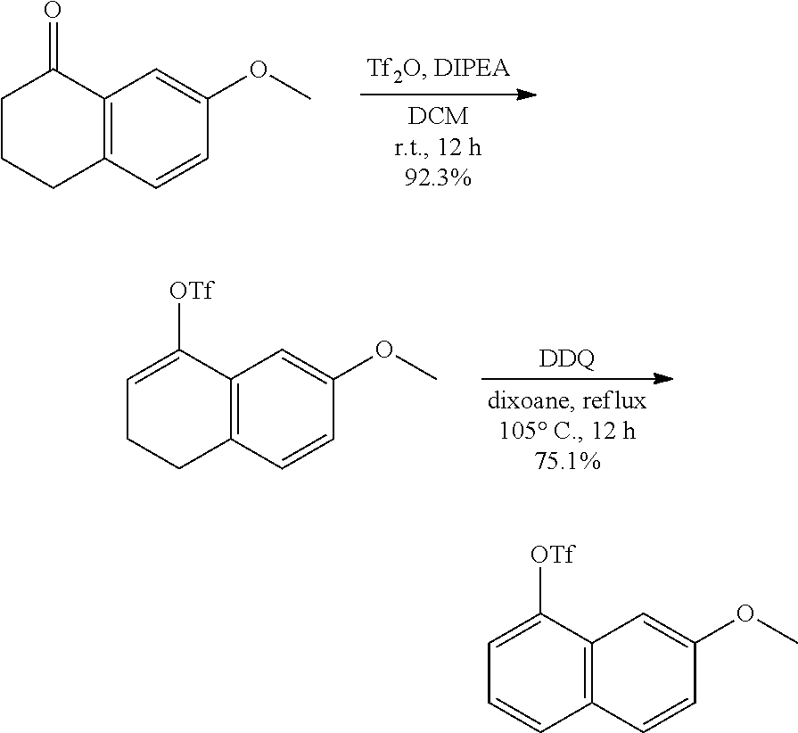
C12=C(C=CC(OC)=C1)CCCC2=O.[DDQ].C12=C(C=CC(OC)=C1)CCC=C2[OTf].C12=C(C=CC(OC)=C1)C=CC=C2[OTf]
